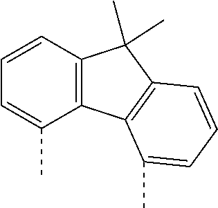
C1=CC2=C(C(C)=C1)C1=C(C2(C)C)C=CC=C1C
